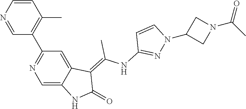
C1=CN=CC(C2=NC=C3C(=C2)C(=C(NC2=NN(C4CN(C(C)=O)C4)C=C2)C)C(=O)N3)=C1C
